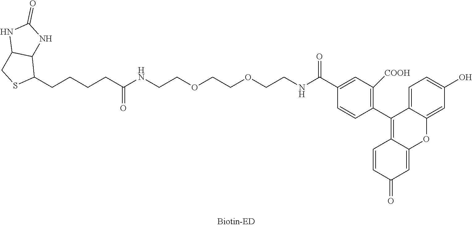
O(CCOCCNC(C1=CC([COOH])=C(C2=C3C=CC(=O)C=C3OC3=CC(O)=CC=C23)C=C1)=O)CCNC(CCCCC1SCC2C1NC(=O)N2)=O
